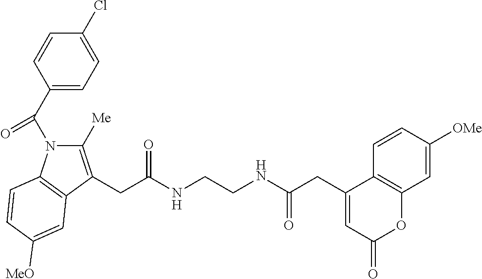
C1(C(N2C([Me])=C(CC(NCCNC(CC3=CC(=O)OC4=C3C=CC([OMe])=C4)=O)=O)C3=C2C=CC([MeO])=C3)=O)=CC=C(Cl)C=C1
